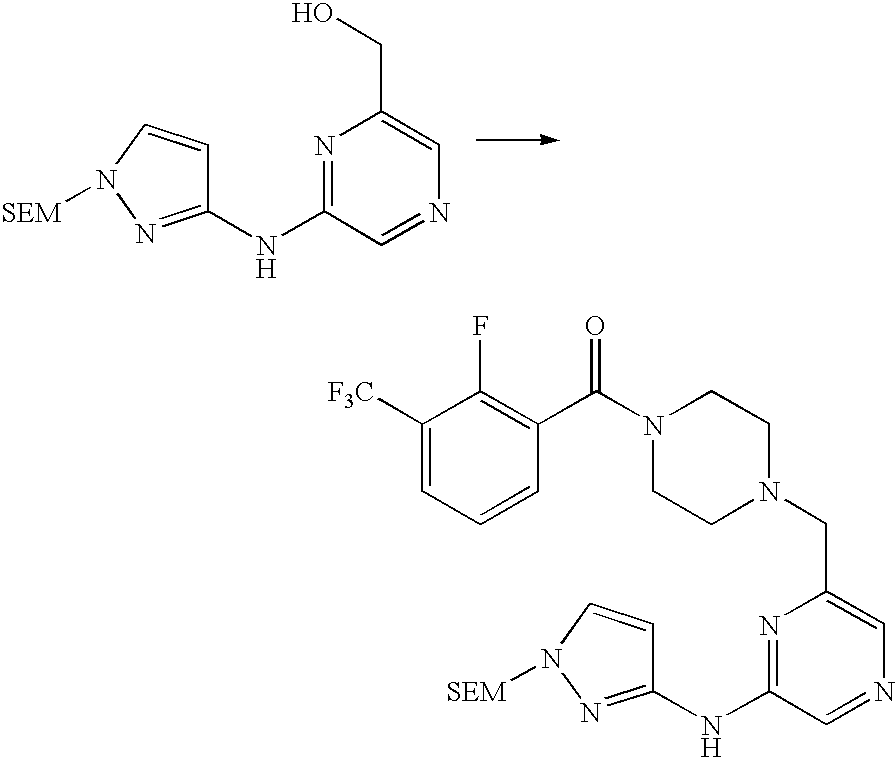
N1=C(NC2=NN([SEM])C=C2)C=NC=C1CO.N1=C(NC2=NN([SEM])C=C2)C=NC=C1CN1CCN(C(C2=C(F)C([F3C])=CC=C2)=O)CC1
